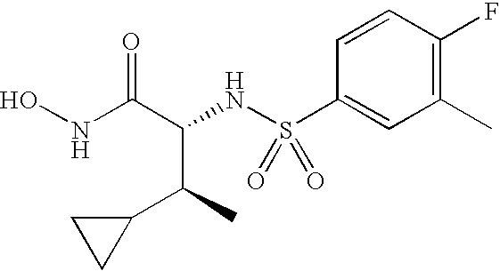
C1(C)=C(F)C=CC(S(NC(C(NO)=O)C(C2CC2)C)(=O)=O)=C1
